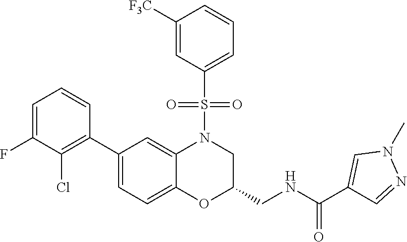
C1=C(F)C(Cl)=C(C2=CC=C3C(=C2)N(S(C2=CC=CC([F3C])=C2)(=O)=O)CC(CNC(=O)C2=CN(C)N=C2)O3)C=C1
